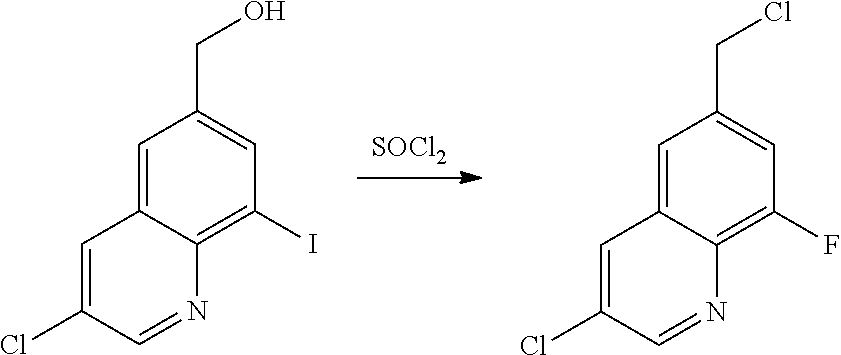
[SOCl2].C1=C2C(=C(I)C=C1CO)N=CC(Cl)=C2.C1=C2C(=C(F)C=C1CCl)N=CC(Cl)=C2
